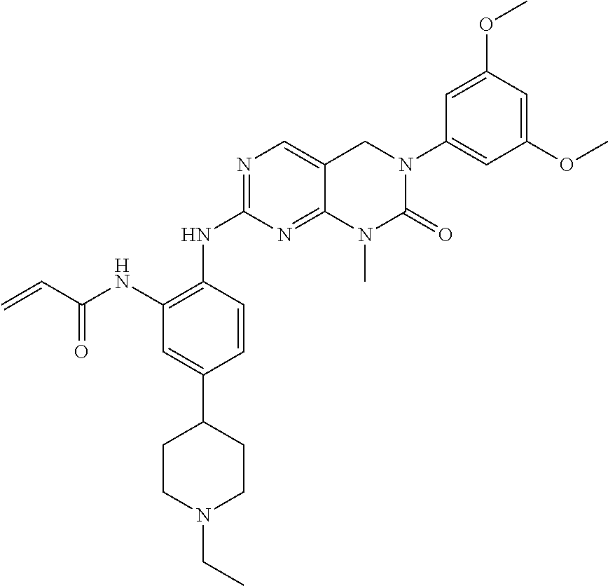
N1=C(NC2=C(NC(C=C)=O)C=C(C3CCN(CC)CC3)C=C2)N=C2C(=C1)CN(C1=CC(OC)=CC(OC)=C1)C(=O)N2C
